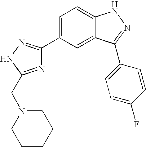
C1=C(C2=NNC(CN3CCCCC3)=N2)C=C2C(=C1)NN=C2C1=CC=C(F)C=C1
